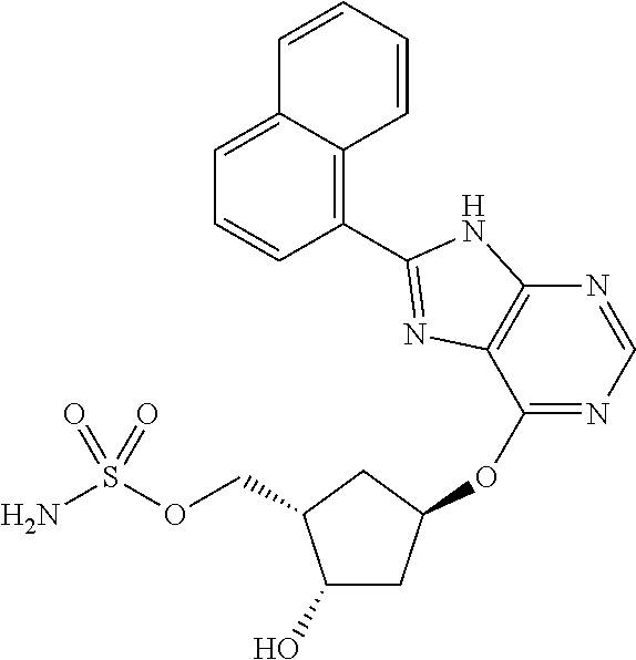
C(OS(N)(=O)=O)C1C(O)CC(OC2=NC=NC3=C2N=C(C2=C4C(=CC=C2)C=CC=C4)N3)C1
